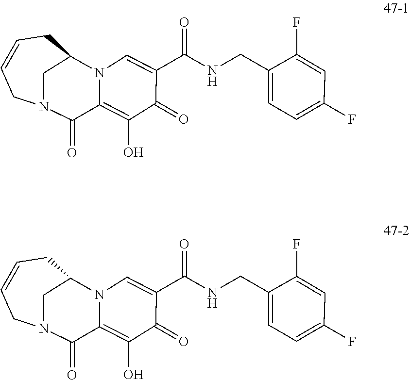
C1=C(CNC(C2=CN3C(=C(O)C2=O)C(=O)N2CC=CCC3C2)=O)C(F)=CC(F)=C1.C1=C(CNC(C2=CN3C(=C(O)C2=O)C(=O)N2CC=CCC3C2)=O)C(F)=CC(F)=C1
